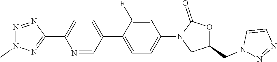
N1=NC(C2=CC=C(C3=CC=C(N4CC(CN5N=NC=C5)OC4=O)C=C3F)C=N2)=NN1C
